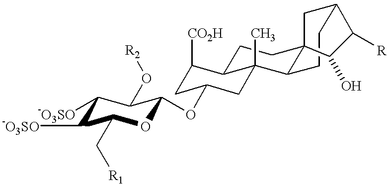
C1([-O3SO])C([-O3SO])C(C[R1])OC(OC2CC([CO2H])C3CCC45CC(CCC4C3(C)C2)C([R])C5O)C1O[R2]
